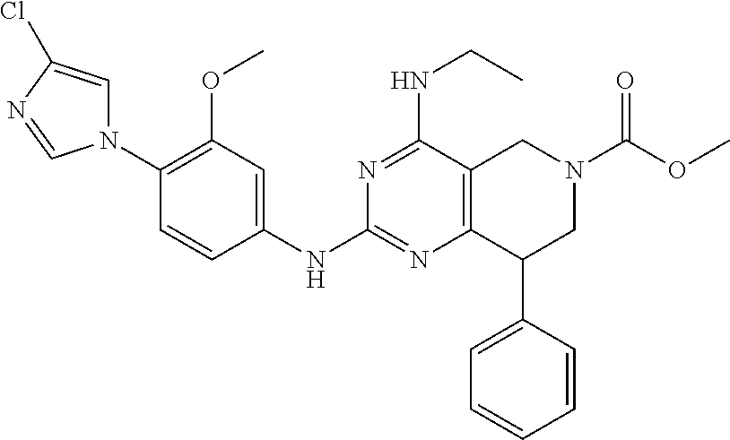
C1(OC)=C(N2C=C(Cl)N=C2)C=CC(NC2=NC3=C(C(NCC)=N2)CN(C(OC)=O)CC3C2=CC=CC=C2)=C1
